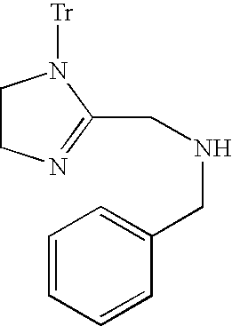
N(CC1=NCCN1[Tr])CC1=CC=CC=C1
